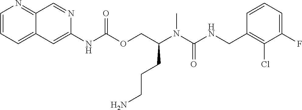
C1=CC(CNC(N(C(COC(NC2=CC3=CC=CN=C3C=N2)=O)CCCN)C)=O)=C(Cl)C(F)=C1
